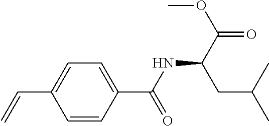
C1=CC(C(NC(C(=O)OC)CC(C)C)=O)=CC=C1C=C
